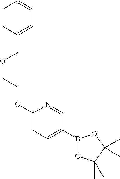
C1(OCCOCC2=CC=CC=C2)=CC=C(B2OC(C)(C)C(C)(C)O2)C=N1
